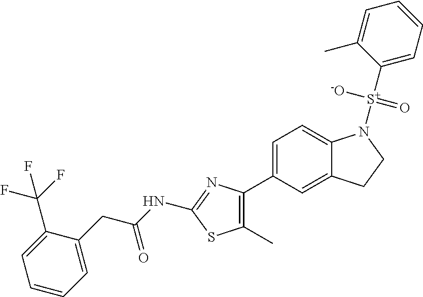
C1=C(C2=C(C)SC(NC(CC3=CC=CC=C3C(F)(F)F)=O)=N2)C=C2C(=C1)N([S+](C1=CC=CC=C1C)([-O])=O)CC2
